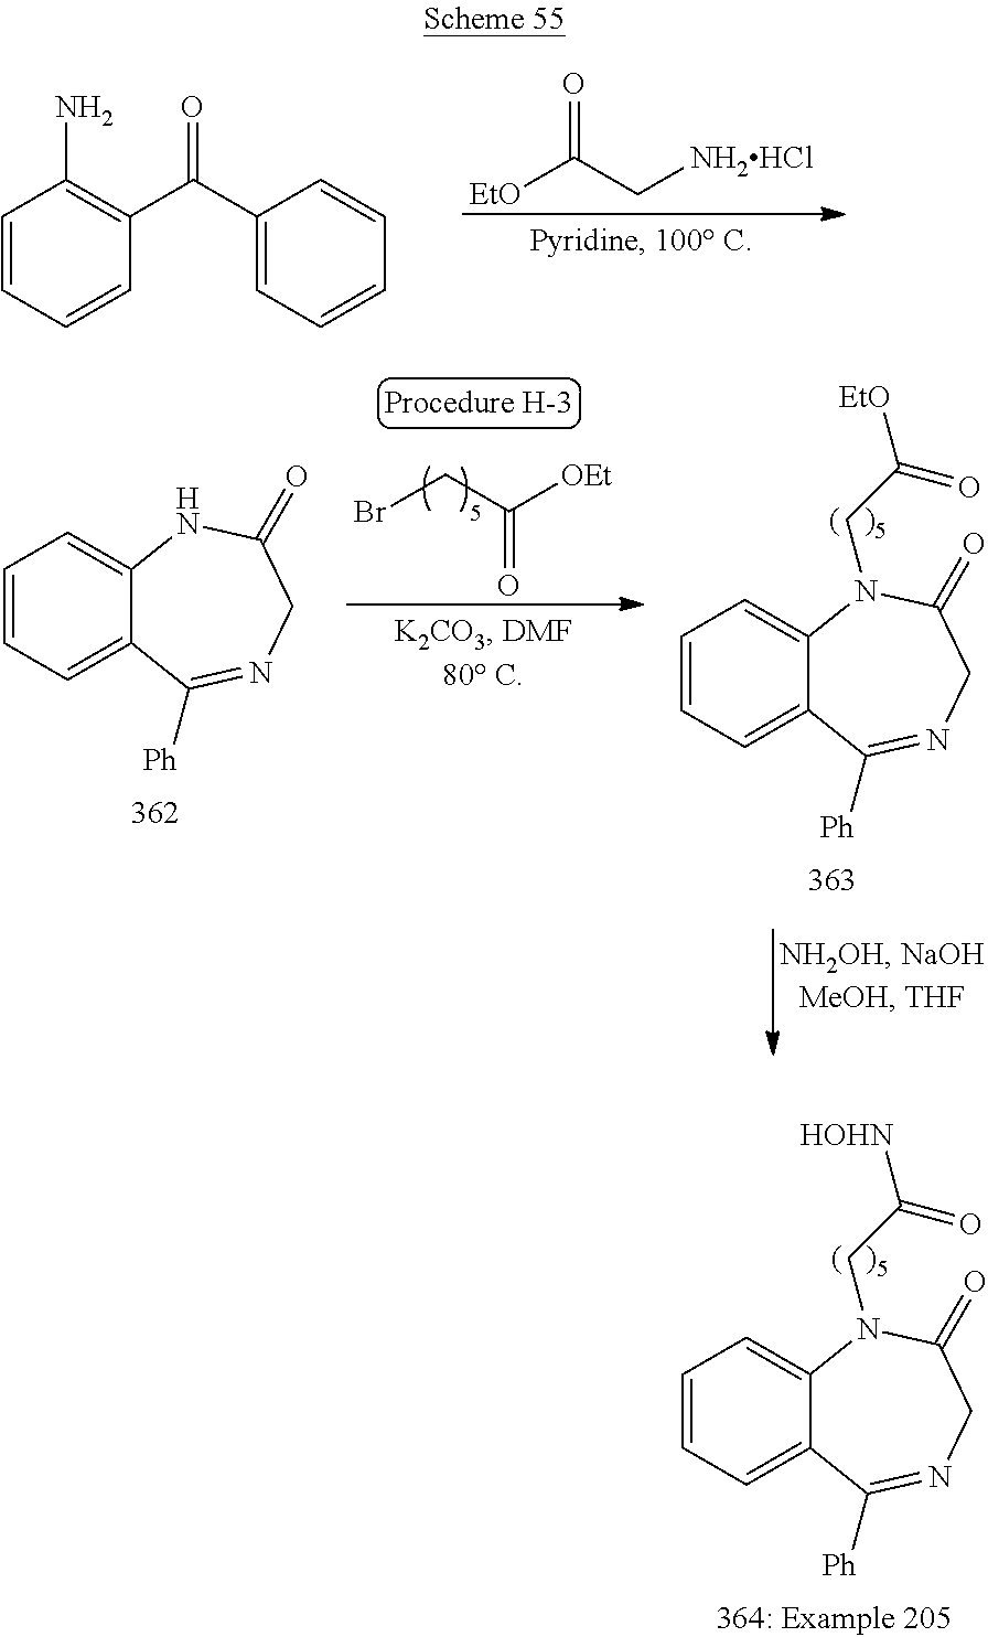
C1=CC=CC(C(C2=CC=CC=C2)=O)=C1N.[EtO]C(C[NH2HCl])=O.C1=CC=C2C(=C1)N(CC([EtO])=O)C(=O)CN=C2[Ph].BrCC([OEt])=O.C1=CC=C2C(=C1)NC(=O)CN=C2[Ph].C1=CC=C2C(=C1)N(CC([HOHN])=O)C(=O)CN=C2[Ph]
